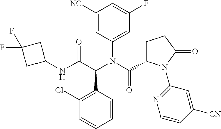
C1([NC])=CC(N(C(=O)C2CCC(=O)N2C2=NC=CC([CN])=C2)C(C(NC2CC(F)(F)C2)=O)C2=C(Cl)C=CC=C2)=CC(F)=C1
